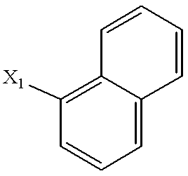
C12=C([X1])C=CC=C1C=CC=C2
